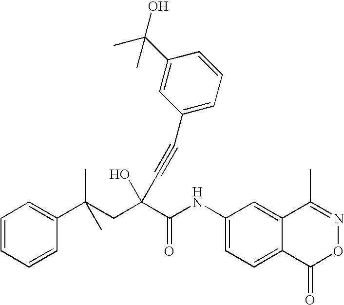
C1=CC=CC(C(CC(C(NC2=CC=C3C(=C2)C(C)=NOC3=O)=O)(O)C#CC2=CC=CC(C(O)(C)C)=C2)(C)C)=C1
